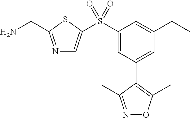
N1=C(CN)SC(S(C2=CC(C3=C(C)ON=C3C)=CC(CC)=C2)(=O)=O)=C1
